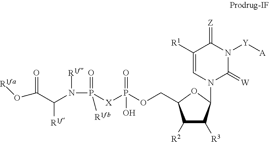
[X](P(OCC1C([R2])C([R3])C(N2C(=[W])N([Y][A])C(=[Z])C([R1])=C2)O1)(=O)O)P(=O)(N(C(C(=O)O[R1fa])[R1f])[R1f])[R1fb]
